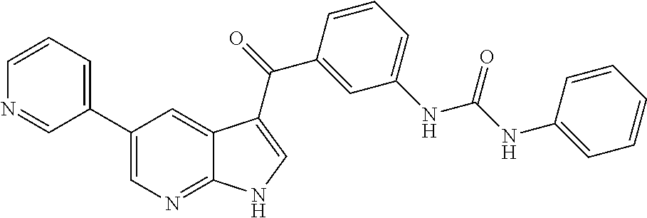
C1(C2=CC=CN=C2)=CN=C2C(=C1)C(C(=O)C1=CC(NC(NC3=CC=CC=C3)=O)=CC=C1)=CN2
